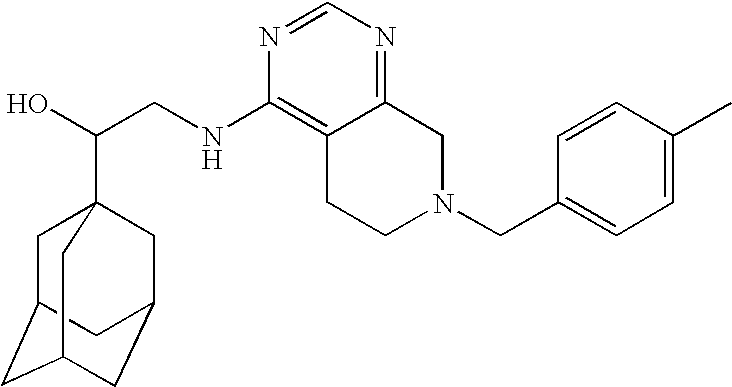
C(CNC1=C2C(=NC=N1)CN(CC1=CC=C(C)C=C1)CC2)(O)C12CC3CC(CC(C1)C3)C2
